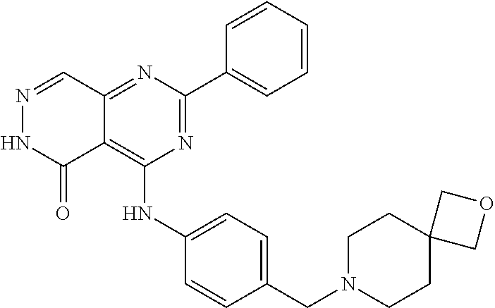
N1=CC2=NC(C3=CC=CC=C3)=NC(NC3=CC=C(CN4CCC5(CC4)COC5)C=C3)=C2C(=O)N1
